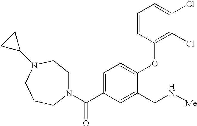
N1(C(=O)C2=CC=C(OC3=C(Cl)C(Cl)=CC=C3)C(CN[Me])=C2)CCN(C2CC2)CCC1
